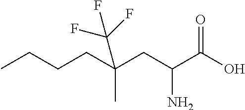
CCCCC(CC(C(O)=O)N)(C)C(F)(F)F
